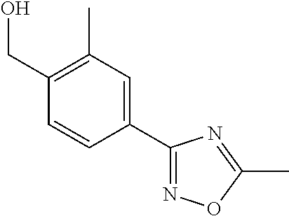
C1=CC(C2=NOC(C)=N2)=CC(C)=C1CO
